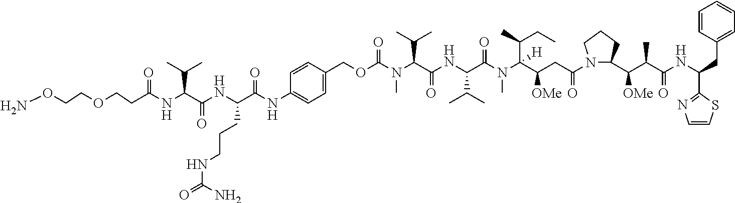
NOCCOCCC(NC(C(NC(CCCNC(=O)N)C(NC1=CC=C(COC(N(C(C(NC(C(N(C(C([OMe])CC(=O)N2C(C([OMe])C(C)C(=O)NC(CC3=CC=CC=C3)C3=NC=CS3)CCC2)(C(C)CC)[H])C)=O)C(C)C)=O)C(C)C)C)=O)C=C1)=O)=O)C(C)C)=O
